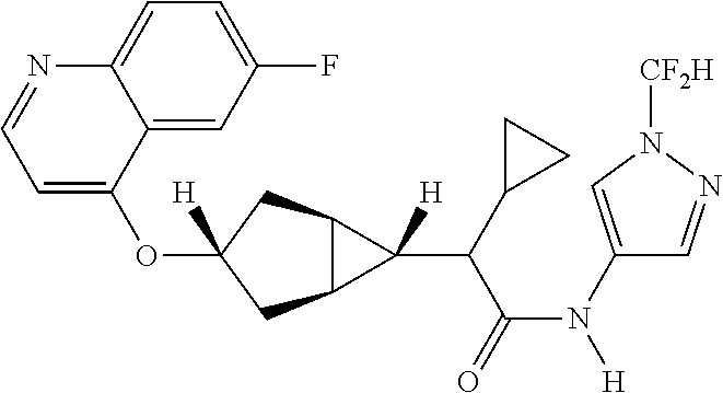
O(C1([H])CC2C(C1)C2(C(C(N([H])C1=CN([CF2H])N=C1)=O)C1CC1)[H])C1=CC=NC2=CC=C(F)C=C12
